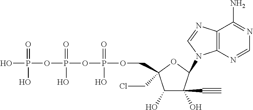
C1(O)C(O)(C#C)C(N2C3=C(C(N)=NC=N3)N=C2)OC1(CCl)COP(OP(OP(O)(=O)O)(=O)O)(=O)O
